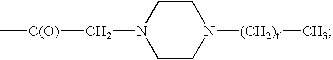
N1(C[C(O)]C)CCN([(CH2)f]C)CC1
